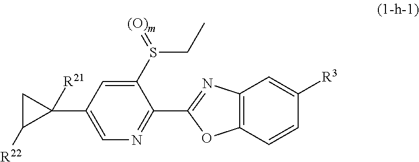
C1(S(=[(O)m])CC)=CC(C2([R21])CC2[R22])=CN=C1C1=NC2=C(O1)C=CC([R3])=C2
